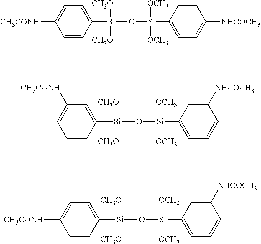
C1=C([Si](O[Si](C2=CC=C([NHCOCH3])C=C2)([OCH3])[OCH3])([CH3O])[CH3O])C=CC([CH3CONH])=C1.C1=C([Si](O[Si](C2=CC=CC([NHCOCH3])=C2)([OCH3])[OCH3])([CH3O])[CH3O])C=CC=C1[CH3CONH].C1=C([Si](O[Si](C2=CC=CC([NHCOCH3])=C2)([OCH3])[OCH3])([CH3O])[CH3O])C=CC([CH3CONH])=C1
